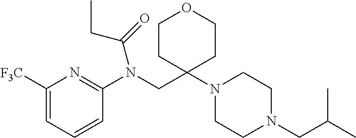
C1([F3C])=CC=CC(N(CC2(N3CCN(CC(C)C)CC3)CCOCC2)C(=O)CC)=N1
